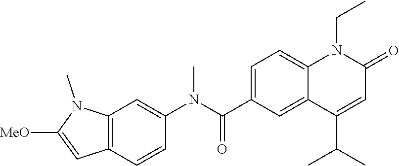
C1(N(C(C2=CC=C3C(=C2)C(C(C)C)=CC(=O)N3CC)=O)C)=CC2=C(C=C1)C=C([MeO])N2C
